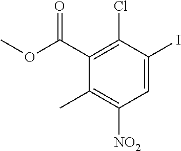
O=C(C1=C(Cl)C(I)=CC([NO2])=C1C)OC
